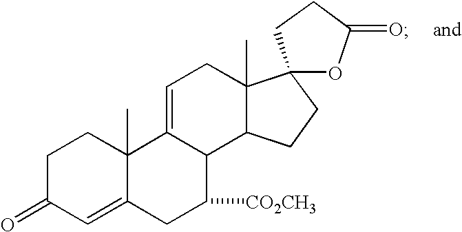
C1C(=O)C=C2C(C)(C1)C1=CCC3(C)C(C1C([CO2CH3])C2)CCC31OC(=O)CC1
